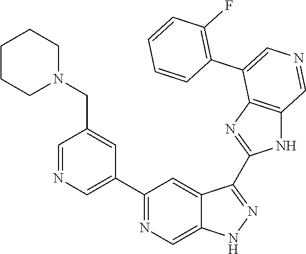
C1(C2=CN=CC(CN3CCCCC3)=C2)=NC=C2C(=C1)C(C1=NC3=C(N1)C=NC=C3C1=C(F)C=CC=C1)=NN2
